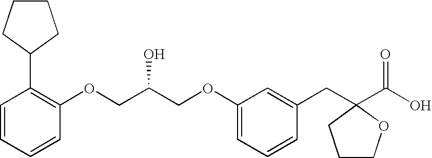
C1=CC=CC(OCC(COC2=CC=CC(CC3(C(O)=O)CCCO3)=C2)O)=C1C1CCCC1
